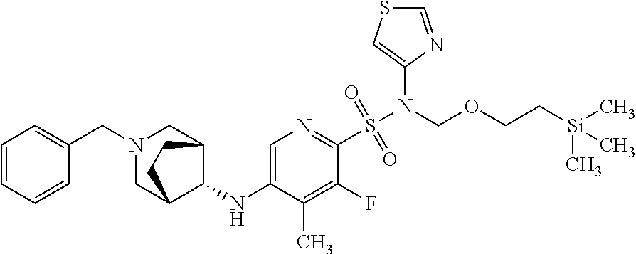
C1=C(NC2C3CN(CC4=CC=CC=C4)CC2CC3)C(C)=C(F)C(S(N(COCC[Si](C)(C)C)C2=CSC=N2)(=O)=O)=N1
